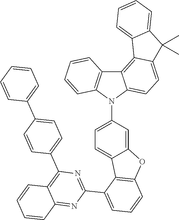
C1=C(N2C3=CC=C4C(=C3C3=C2C=CC=C3)C2=CC=CC=C2C4(C)C)C=C2C(=C1)C1=C(O2)C=CC=C1C1=NC(C2=CC=C(C3=CC=CC=C3)C=C2)=C2C(=N1)C=CC=C2
